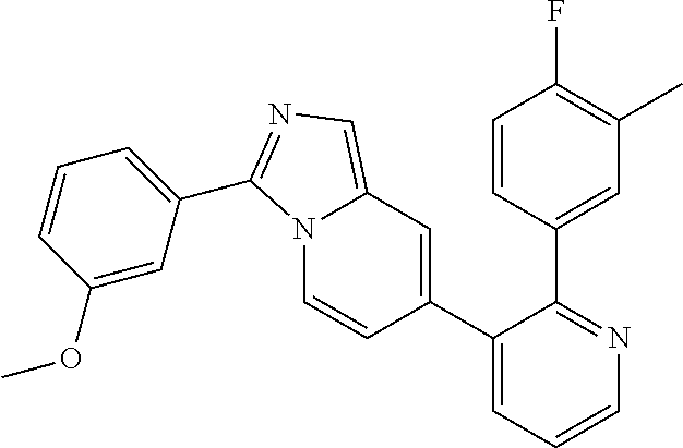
C1(C2=CC3=CN=C(C4=CC=CC(OC)=C4)N3C=C2)=CC=CN=C1C1=CC(C)=C(F)C=C1
